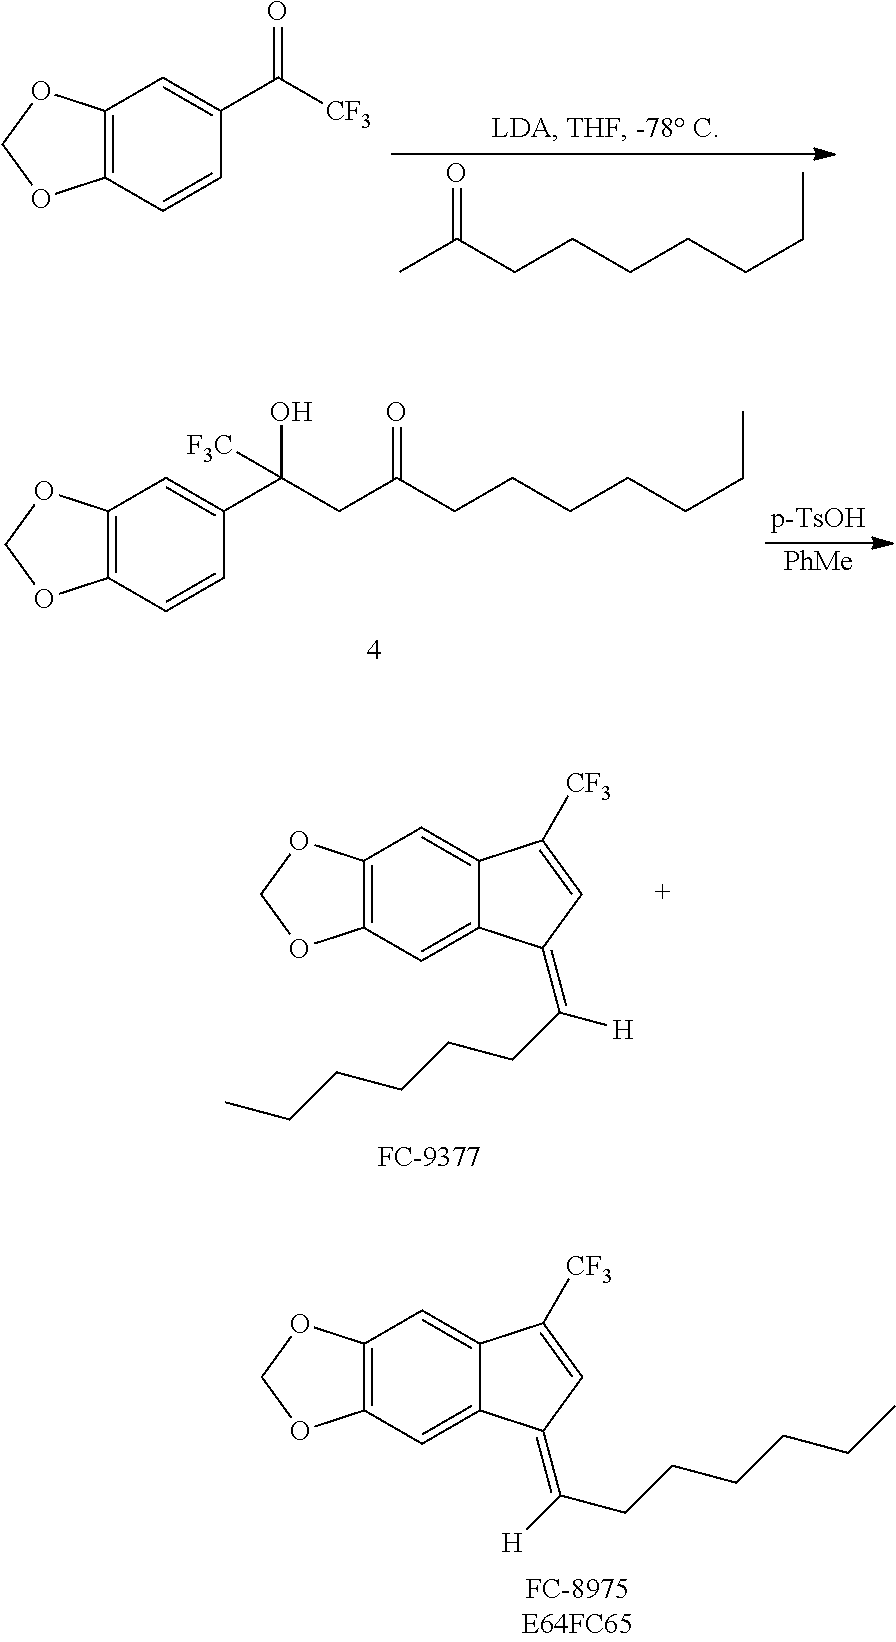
C12=C(C=CC(C([CF3])=O)=C1)OCO2.O=C(CCCCCCC)C.C12=C(C=CC(C(O)(CC(CCCCCCC)=O)[F3C])=C1)OCO2.[PhMe].C12=C(C=C3C(=C1)C([CF3])=CC3=C(CCCCCC)[H])OCO2.C12=C(C=C3C(=C1)C([CF3])=CC3=C([H])CCCCCC)OCO2
